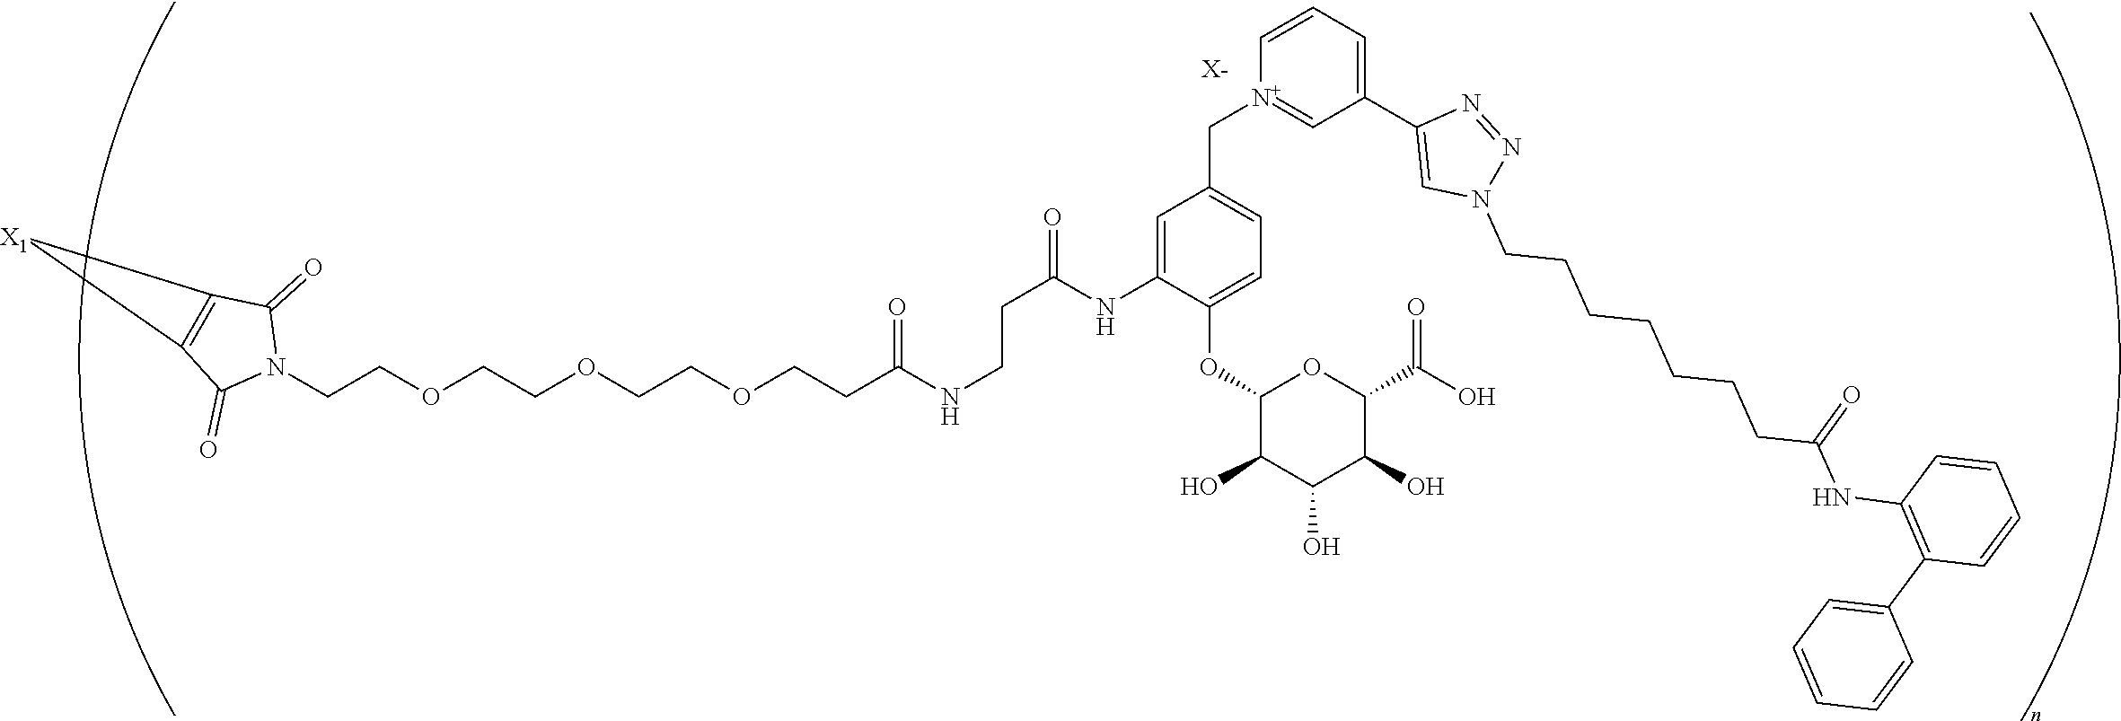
[X-].C(COCCOCCOCCC(NCCC(=O)NC1=CC(C[N+]2=CC(C3=CN(CCCCCCCC(NC4=C(C5=CC=CC=C5)C=CC=C4)=O)N=N3)=CC=C2)=CC=C1OC1C(O)C(O)C(O)C(C(O)=O)O1)=O)N1C(=O)C2=C(C1=O)[X1]2
